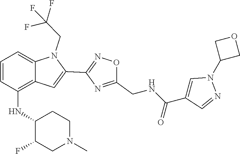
C12=C(NC3C(F)CN(C)CC3)C=CC=C1N(CC(F)(F)F)C(C1=NOC(CNC(C3=CN(C4COC4)N=C3)=O)=N1)=C2
